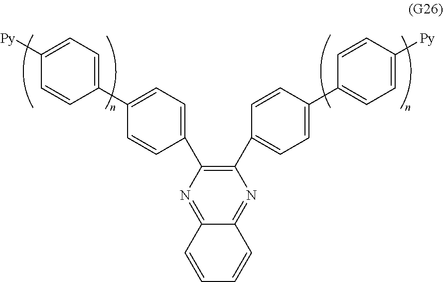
C1(C2=CC=C(C3=CC=C([Py])C=C3)C=C2)=C(C2=CC=C(C3=CC=C([Py])C=C3)C=C2)N=C2C(=N1)C=CC=C2
